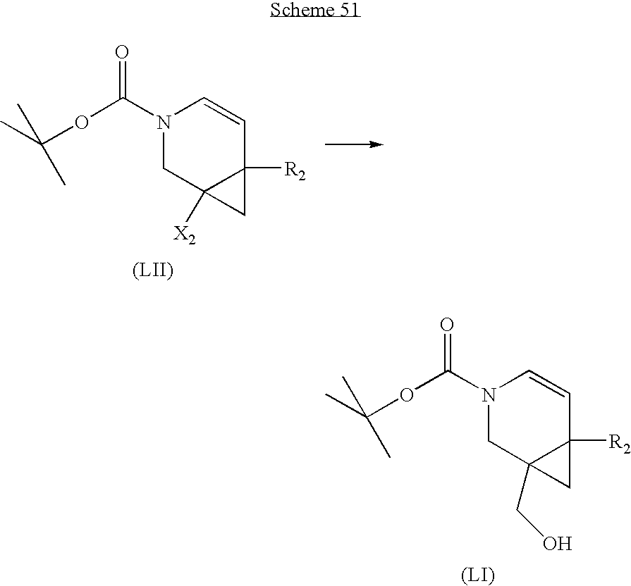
N1(C(OC(C)(C)C)=O)CC2([X2])C([R2])(C=C1)C2.N1(C(OC(C)(C)C)=O)CC2(CO)C([R2])(C=C1)C2
